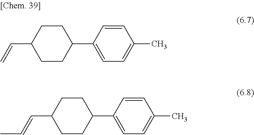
C1CC(C2=CC=C(C)C=C2)CCC1C=C.C1CC(C2=CC=C(C)C=C2)CCC1C=CC
